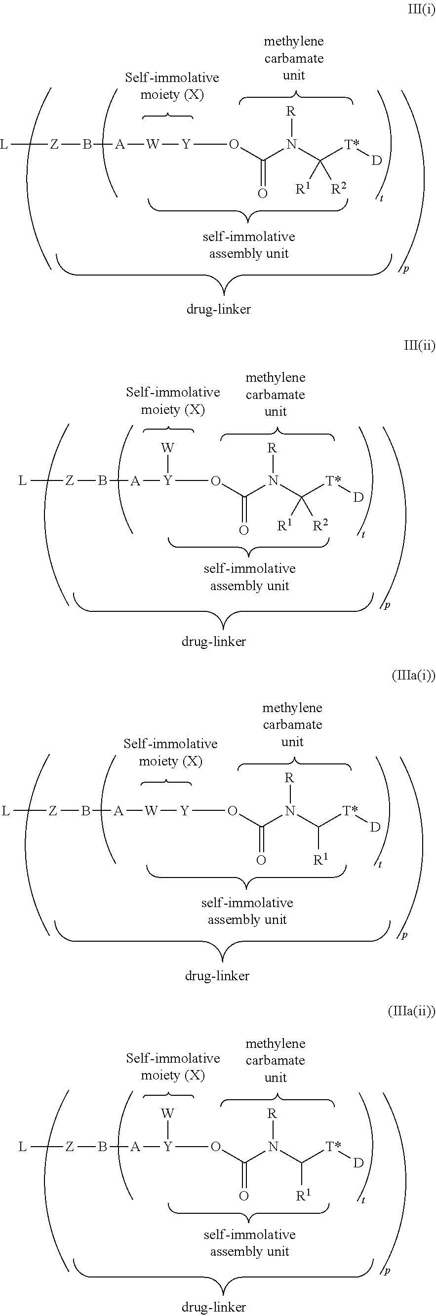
[L][Z]B[A][W][Y]OC(N(C([T*][D])([R1])[R2])[R])=O.[L][Z]B[A][Y](OC(N(C([T*][D])([R1])[R2])[R])=O)[W].[L][Z]B[A][W][Y]OC(N(C([T*][D])[R1])[R])=O.[L][Z]B[A][Y](OC(N(C([T*][D])[R1])[R])=O)[W]
